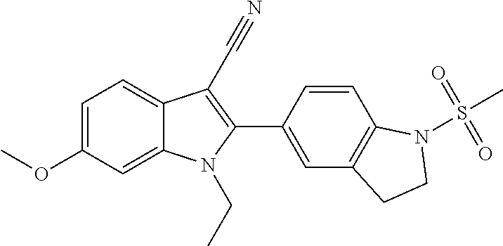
C1=C(OC)C=C2C(=C1)C(C#N)=C(C1=CC3=C(C=C1)N(S(C)(=O)=O)CC3)N2CC
